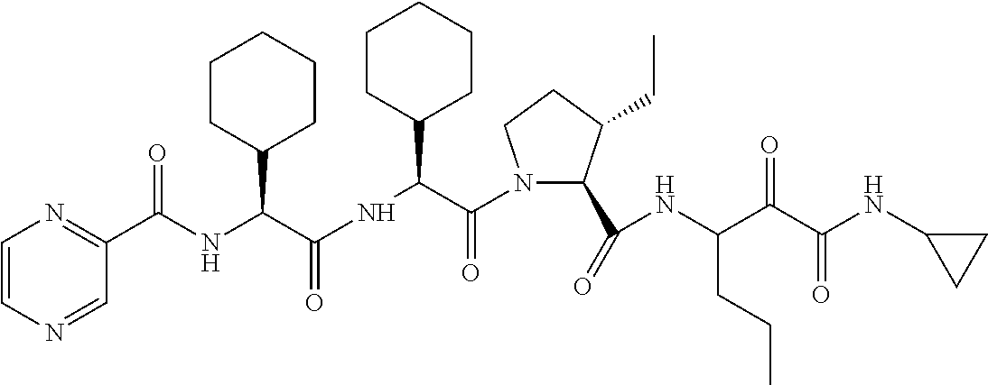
C1(C(=O)NC(C(C(NC2CC2)=O)=O)CCC)C(CC)CCN1C(C(NC(=O)C(C1CCCCC1)NC(C1=NC=CN=C1)=O)C1CCCCC1)=O
